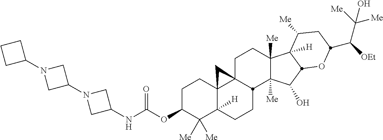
C1C(OC(NC2CN(C3CN(C4CCC4)C3)C2)=O)C([Me])([Me])C2([H])C3(C1)C1(CCC4([Me])C([Me])(C(O)C5C4([H])C([Me])CC(C([OEt])C([Me])([Me])O)O5)C1CC2)C3
